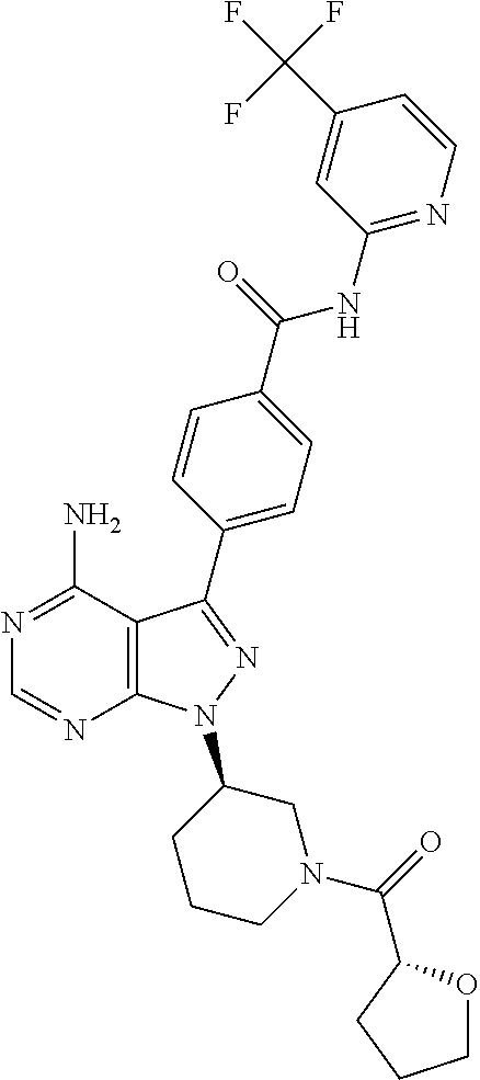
N1=C(N)C2=C(N=C1)N(C1CCCN(C(=O)C3OCCC3)C1)N=C2C1=CC=C(C(=O)NC2=NC=CC(C(F)(F)F)=C2)C=C1
